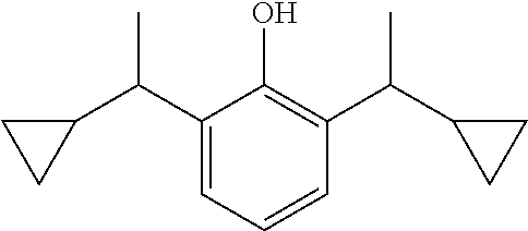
C1(C(C2CC2)C)=CC=CC(C(C2CC2)C)=C1O
